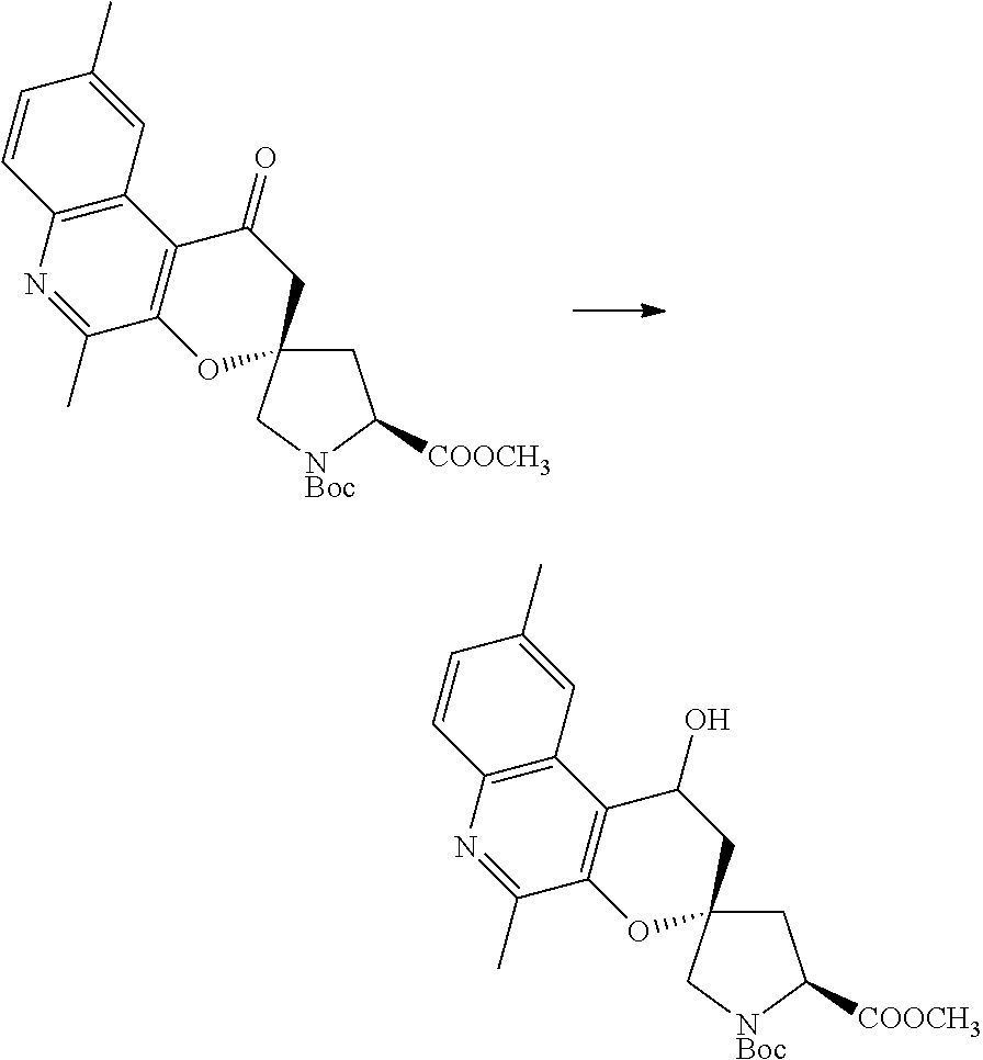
C1C2(C[NBoc]C1[COOCH3])CC(=O)C1=C(O2)C(C)=NC2=C1C=C(C)C=C2.C1C2(C[NBoc]C1[COOCH3])CC(O)C1=C(O2)C(C)=NC2=C1C=C(C)C=C2
